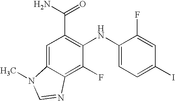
C(C1=C(NC2=CC=C(I)C=C2F)C(F)=C2C(=C1)N(C)C=N2)(N)=O
